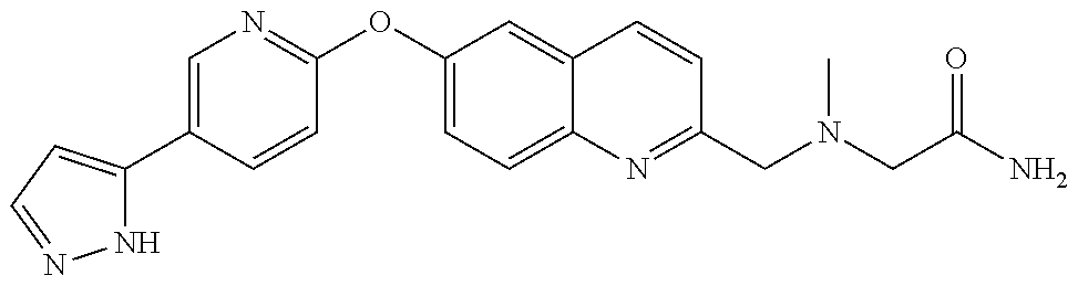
N1C(C2=CN=C(OC3=CC=C4C(=C3)C=CC(CN(CC(=O)N)C)=N4)C=C2)=CC=N1
